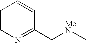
C1=CN=C(C[MeN]C)C=C1
